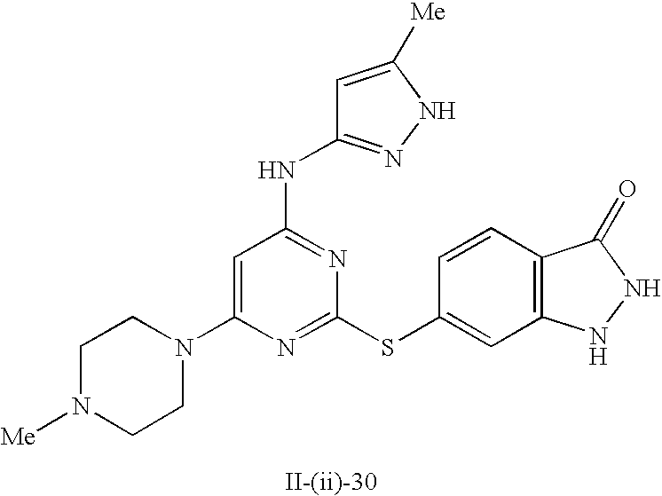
C1=C(N2CCN([Me])CC2)N=C(SC2=CC3=C(C=C2)C(=O)NN3)N=C1NC1=NNC([Me])=C1
